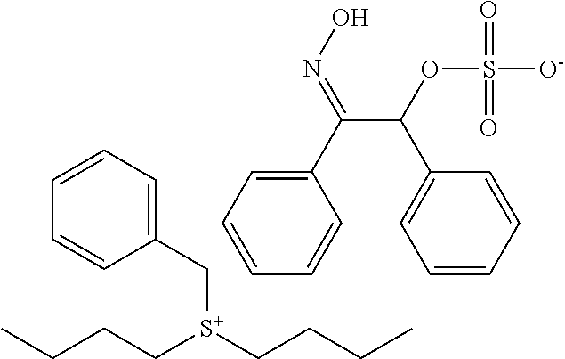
C([S+](CCCC)CCCC)C1=CC=CC=C1.C1=CC=C(C(=NO)C(C2=CC=CC=C2)OS([O-])(=O)=O)C=C1
